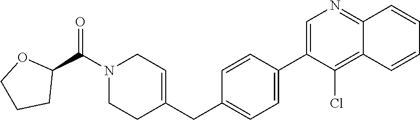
C1=C(C2=CC=C(CC3=CCN(C(C4OCCC4)=O)CC3)C=C2)C(Cl)=C2C(=N1)C=CC=C2
